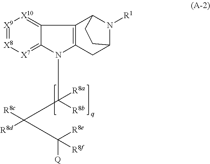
[X9]1=[X8][X7]=C2C(=[X10]1)C1=C(N2C(C([R8c])([R8d])C([R8f])([R8e])[Q])([R8b])[R8a])CC2N([R1])C1CC2
